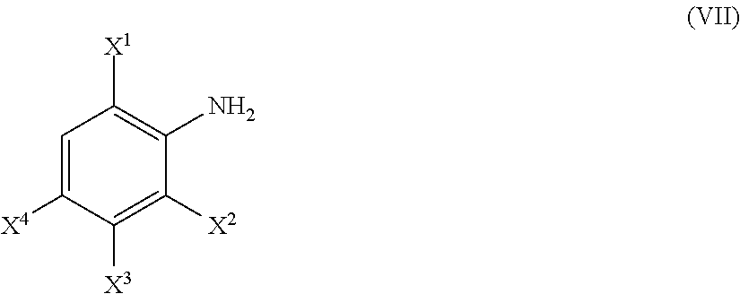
C1=C([X4])C([X3])=C([X2])C(N)=C1[X1]
